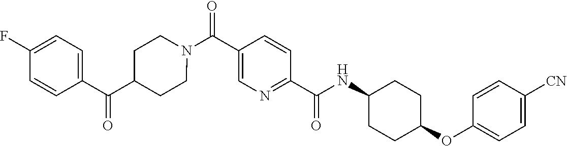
N(C(C1=NC=C(C(N2CCC(C(C3=CC=C(F)C=C3)=O)CC2)=O)C=C1)=O)C1CCC(OC2=CC=C([CN])C=C2)CC1
